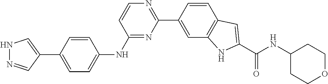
C1(C2=CC3=C(C=C2)C=C(C(NC2CCOCC2)=O)N3)=NC=CC(NC2=CC=C(C3=CNN=C3)C=C2)=N1
